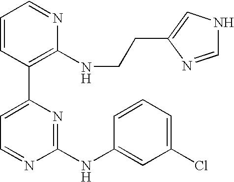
C1=CC(C2=CC=NC(NC3=CC(Cl)=CC=C3)=N2)=C(NCCC2=CNC=N2)N=C1
